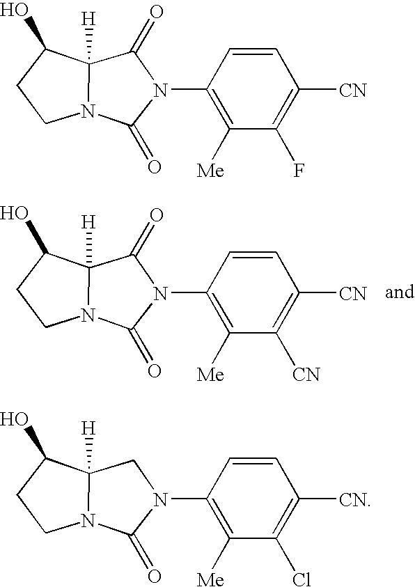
C1(N2C(=O)C3([H])N(C2=O)CCC3O)=C([Me])C([CN])=C([CN])C=C1.C1(N2CC3([H])N(C2=O)CCC3O)=C([Me])C(Cl)=C([CN])C=C1.C1(N2C(=O)C3([H])N(C2=O)CCC3O)=C([Me])C(F)=C([CN])C=C1
